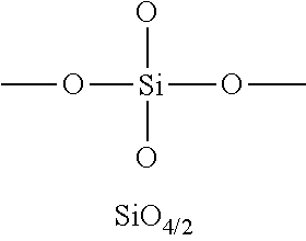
CO[Si](OC)(O)O
